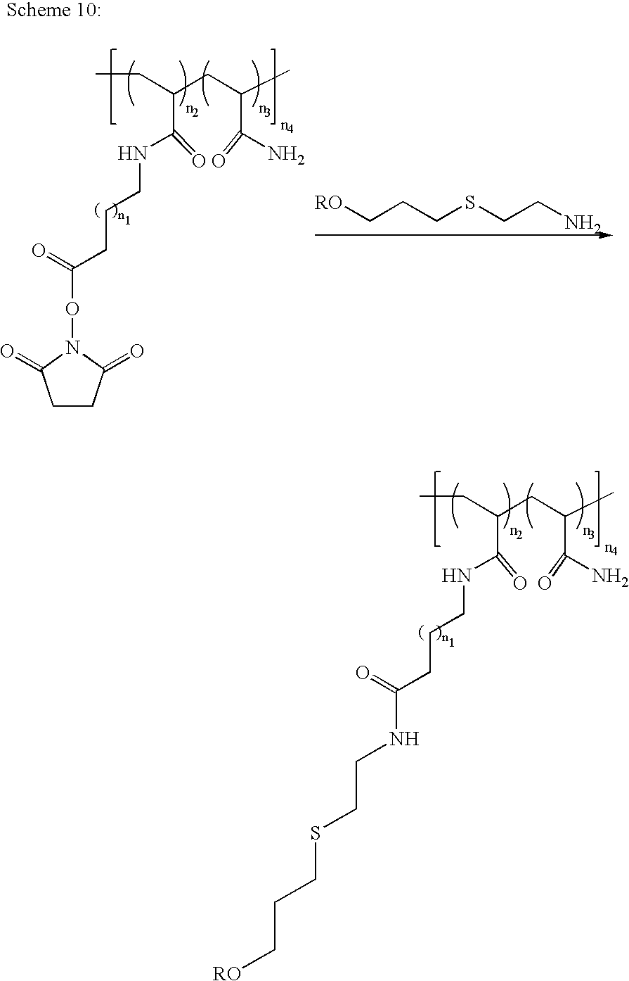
CCC(CC(C)C(N)=O)C(NCCCC(=O)ON1C(=O)CCC1=O)=O.[RO]CCCSCCN.CCC(CC(C)C(N)=O)C(NCCCC(=O)NCCSCCC[RO])=O
